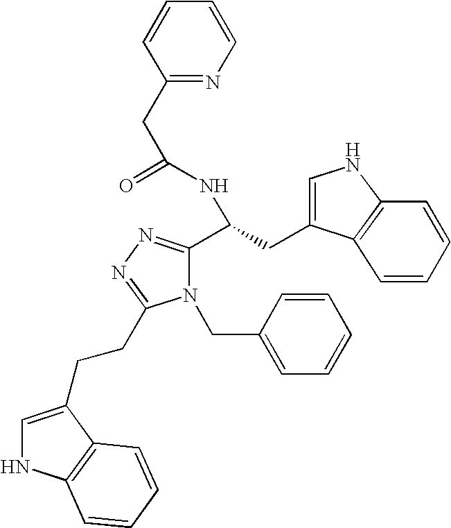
C(C(=O)NC(C1=NN=C(CCC2=CNC3=C2C=CC=C3)N1CC1=CC=CC=C1)CC1=CNC2=C1C=CC=C2)C1=NC=CC=C1
